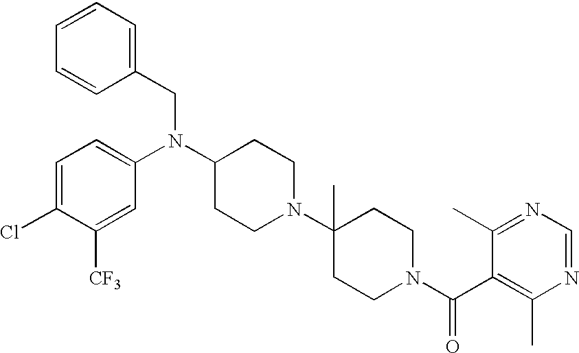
C1=CC(CN(C2CCN(C3(C)CCN(C(C4=C(C)N=CN=C4C)=O)CC3)CC2)C2=CC=C(Cl)C([CF3])=C2)=CC=C1
